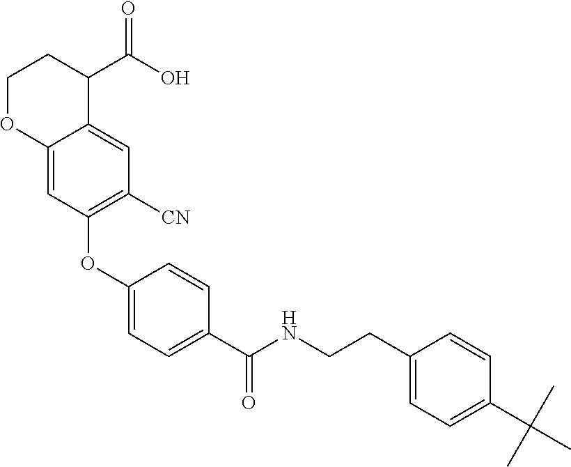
C1(OC2=C([CN])C=C3C(=C2)OCCC3C(O)=O)=CC=C(C(NCCC2=CC=C(C(C)(C)C)C=C2)=O)C=C1
